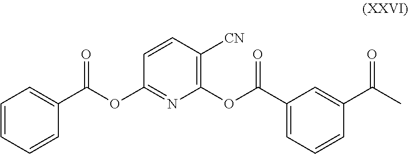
C1=CC=C(C(OC2=NC(OC(=O)C3=CC=CC(C(C)=O)=C3)=C([CN])C=C2)=O)C=C1
